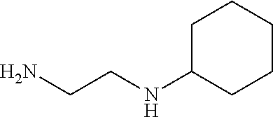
NCCNC1CCCCC1
